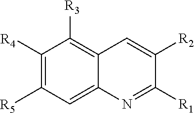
C1([R4])=C([R5])C=C2C(=C1[R3])C=C([R2])C([R1])=N2
